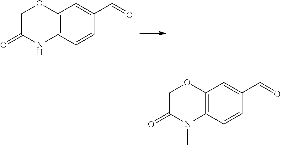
C12=C(C=CC(C=O)=C1)NC(=O)CO2.C12=C(C=CC(C=O)=C1)N(C)C(=O)CO2
